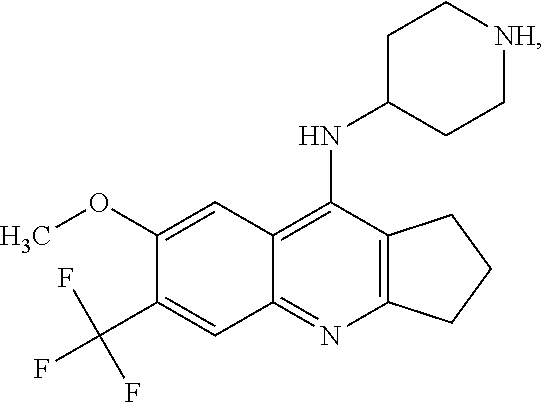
C12=C(N=C3C(=C1NC1CC[NH]CC1)C=C(OC)C(C(F)(F)F)=C3)CCC2
